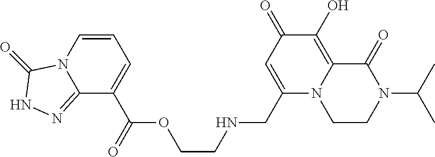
C1(CNCCOC(=O)C2=CC=CN3C2=NNC3=O)=CC(=O)C(O)=C2N1CCN(C(C)C)C2=O
